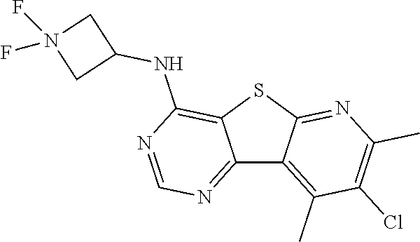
C12=NC=NC(NC3CN(F)(F)C3)=C1SC1=NC(C)=C(Cl)C(C)=C21
